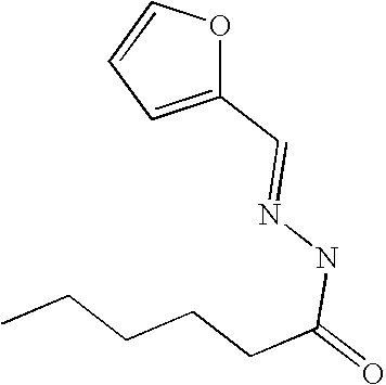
C1(C=NNC(=O)CCCCC)=CC=CO1
